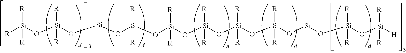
[R][Si](O[Si]([R])([R])O[Si]O[Si]([R])([R])O[Si]([R])([R])O[Si]([R])([R])O[Si]([R])([R])O[Si]([R])([R])O[Si]O[Si]([R])([R])O[Si]([R])([H])[R])([R])[R]
